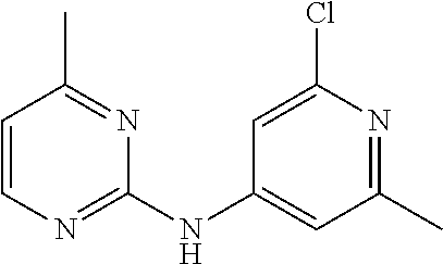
C1=CN=C(NC2=CC(C)=NC(Cl)=C2)N=C1C
